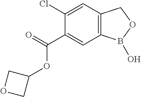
C1(Cl)=CC2=C(C=C1C(=O)OC1COC1)B(O)OC2
